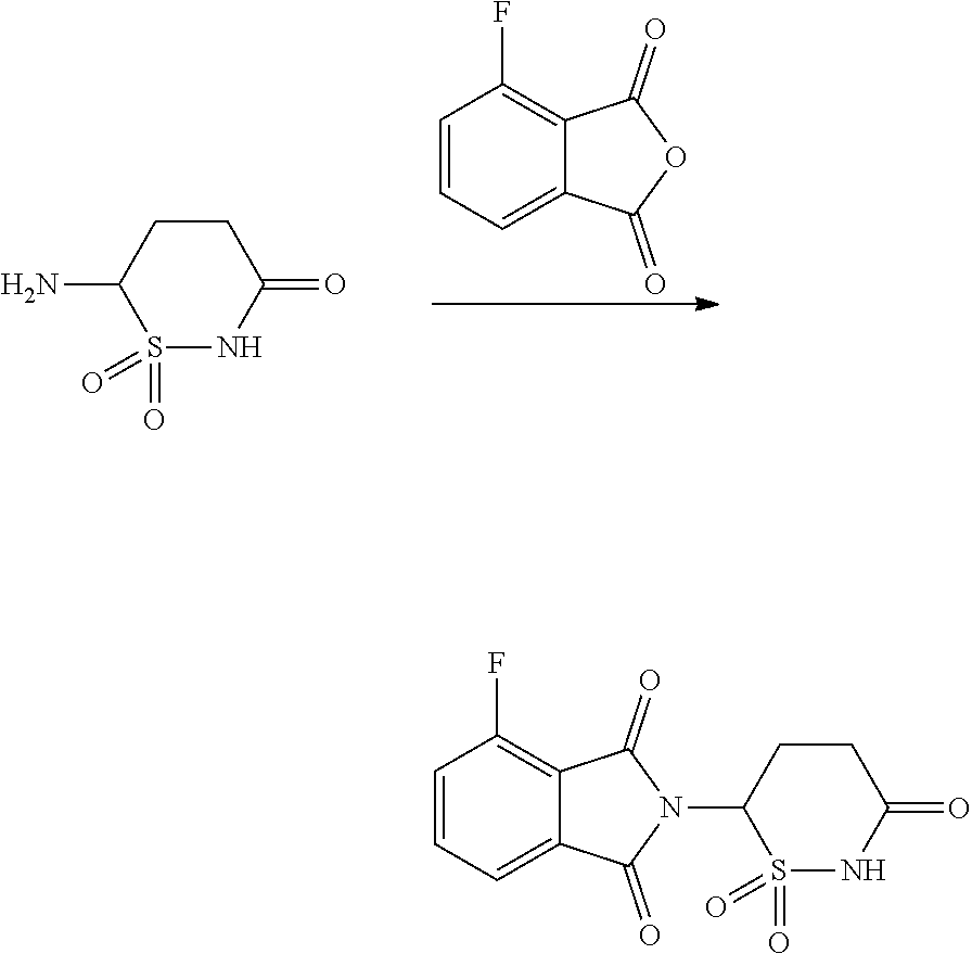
C1C(N)S(=O)(=O)NC(=O)C1.C1=C2C(=O)OC(=O)C2=C(F)C=C1.C1=C2C(=O)N(C3CCC(=O)NS3(=O)=O)C(=O)C2=C(F)C=C1
